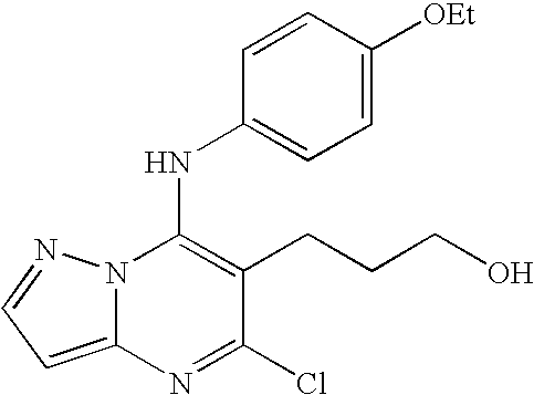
C12=CC=NN1C(NC1=CC=C([OEt])C=C1)=C(CCCO)C(Cl)=N2
